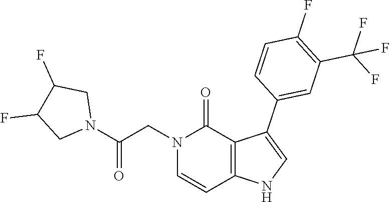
C1(F)=C(C(F)(F)F)C=C(C2=CNC3=C2C(=O)N(CC(N2CC(F)C(F)C2)=O)C=C3)C=C1
